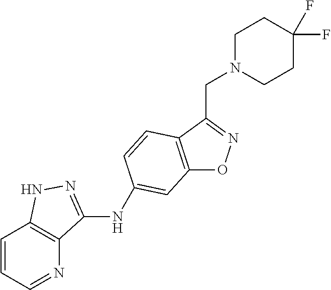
C12=C(C(CN3CCC(F)(F)CC3)=NO1)C=CC(NC1=NNC3=C1N=CC=C3)=C2
